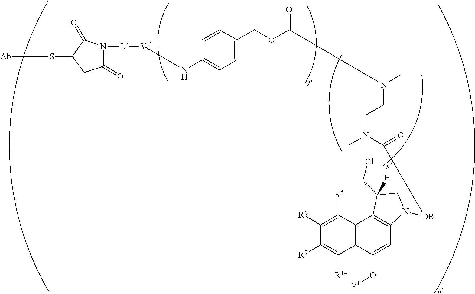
C1(=O)N([L][V1]NC2=CC=C(COC(=O)N(CCN(C(=O)[DB]N3C4=C(C5=C(C(O[V1])=C4)C([R14])=C([R7])C([R6])=C5[R5])C([H])(CCl)C3)C)C)C=C2)C(=O)C(S[Ab])C1
